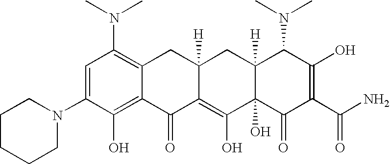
C1=C(N2CCCCC2)C(O)=C2C(=C1N(C)C)CC1([H])C(=C(O)C3(O)C([H])(C1)C(N(C)C)C(O)=C(C(N)=O)C3=O)C2=O
